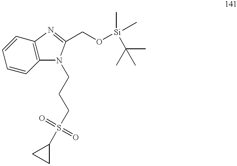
C1=CC=CC2=C1N=C(CO[Si](C)(C)C(C)(C)C)N2CCCS(C1CC1)(=O)=O
